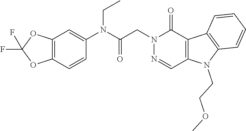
N1(CC(N(C2=CC3=C(C=C2)OC(F)(F)O3)CC)=O)N=CC2=C(C1=O)C1=C(N2CCOC)C=CC=C1
